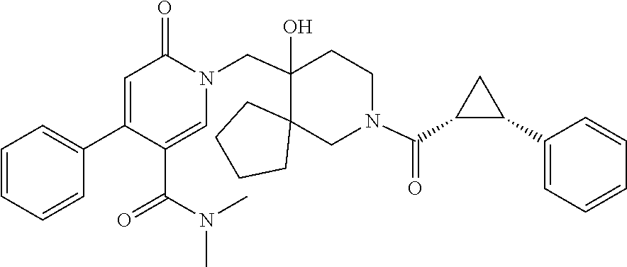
C1(C2=CC=CC=C2)=CC(=O)N(CC2(O)C3(CCCC3)CN(C(C3C(C4=CC=CC=C4)C3)=O)CC2)C=C1C(N(C)C)=O
